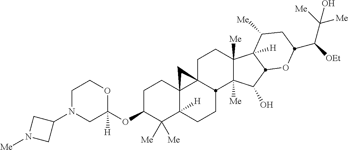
C1N(C2CN([Me])C2)CC(OC2C([Me])([Me])C3([H])C4(CC2)C2(CCC5([Me])C([Me])(C(O)C6C5([H])C([Me])CC(C([OEt])C([Me])([Me])O)O6)C2CC3)C4)([H])OC1
